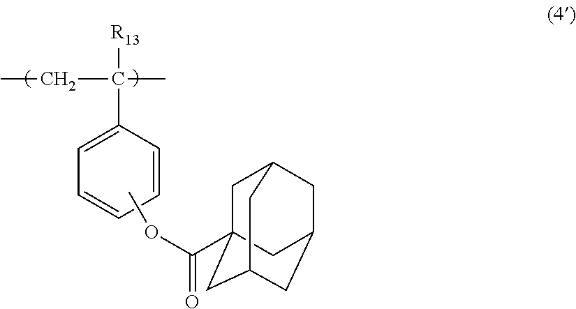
CCC(C)([R13])C1=CC=CC=C1.COC(=O)C12CC3CC(CC(C1)C3)C2
